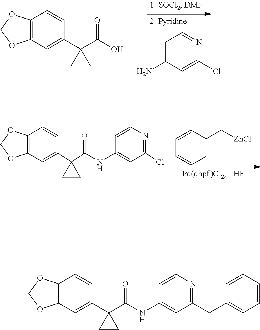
C12=C(C=C(C3(C(O)=O)CC3)C=C1)OCO2.C1=C(N)C=C(Cl)N=C1.C12=C(C=C(C3(C(NC4=CC(Cl)=NC=C4)=O)CC3)C=C1)OCO2.C1=CC=C(C[ZnCl])C=C1.C12=C(C=C(C3(C(NC4=CC(CC5=CC=CC=C5)=NC=C4)=O)CC3)C=C1)OCO2
